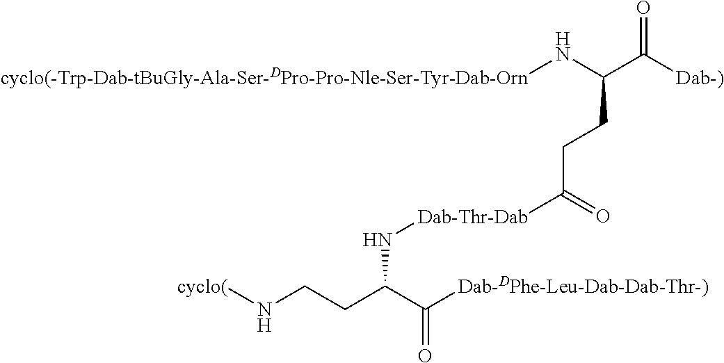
C(C([Dab-)])=O)(CCC([Dab-Thr-Dab]NC(CCN[cyclo(])C([Dab-DPhe-Leu-Dab-Dab-Thr-)])=O)=O)N[cyclo(-Trp-Dab-tBuGly-Ala-Ser-DPro-Pro-Nle-Ser-Tyr-Dab-Orn]
